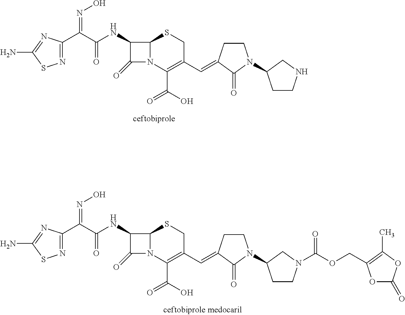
C12N(C(C(=O)O)=C(C=C3CCN(C4CCN(C(OCC5=C(C)OC(=O)O5)=O)C4)C3=O)CS1)C(=O)C2NC(C(C1=NSC(N)=N1)=NO)=O.C12N(C(C(=O)O)=C(C=C3CCN(C4CCNC4)C3=O)CS1)C(=O)C2NC(C(C1=NSC(N)=N1)=NO)=O
